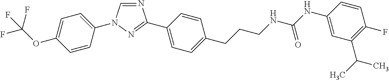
C1=C(OC(F)(F)F)C=CC(N2C=NC(C3=CC=C(CCCNC(NC4=CC(C(C)C)=C(F)C=C4)=O)C=C3)=N2)=C1
